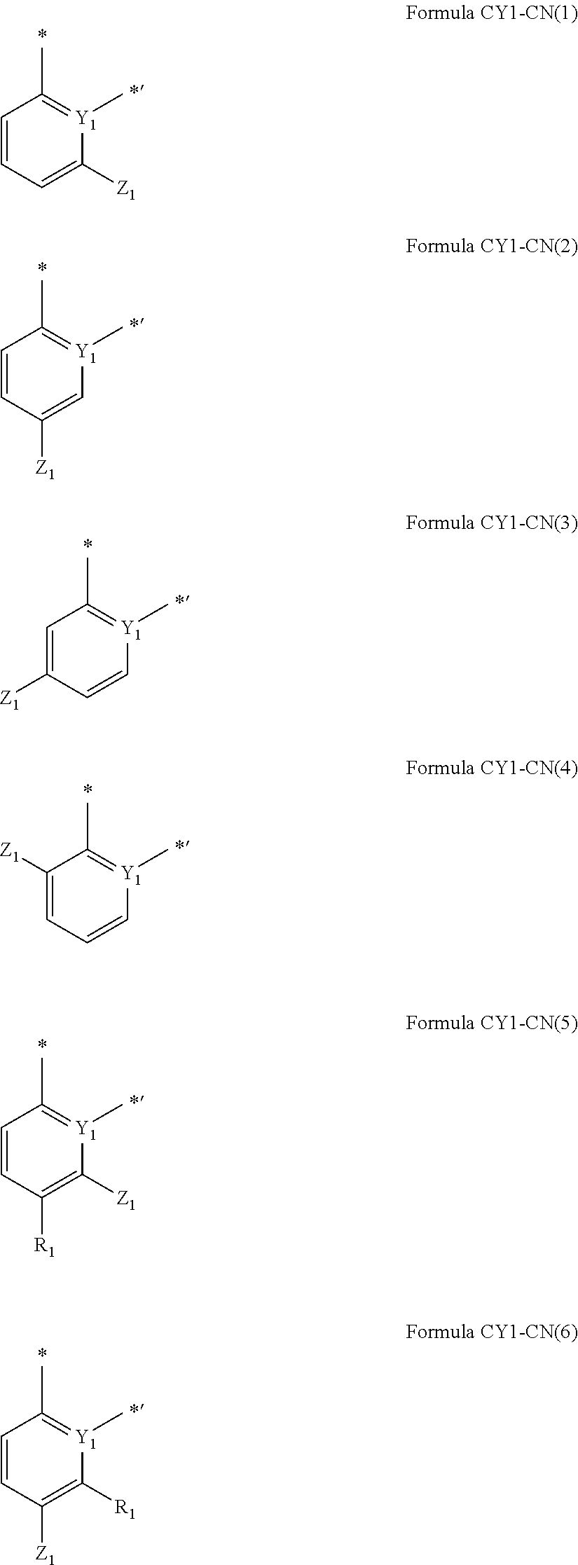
C1=CC=C([Z1])[Y1](C)=C1C.C1=CC([Z1])=C[Y1](C)=C1C.C1=C([Z1])C=C[Y1](C)=C1C.C1([Z1])=CC=C[Y1](C)=C1C.C1=CC([R1])=C([Z1])[Y1](C)=C1C.C1=CC([Z1])=C([R1])[Y1](C)=C1C
